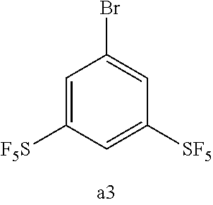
C1=C([F5S])C=C([SF5])C=C1Br
